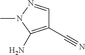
CN1C(N)=C(C#N)C=N1
